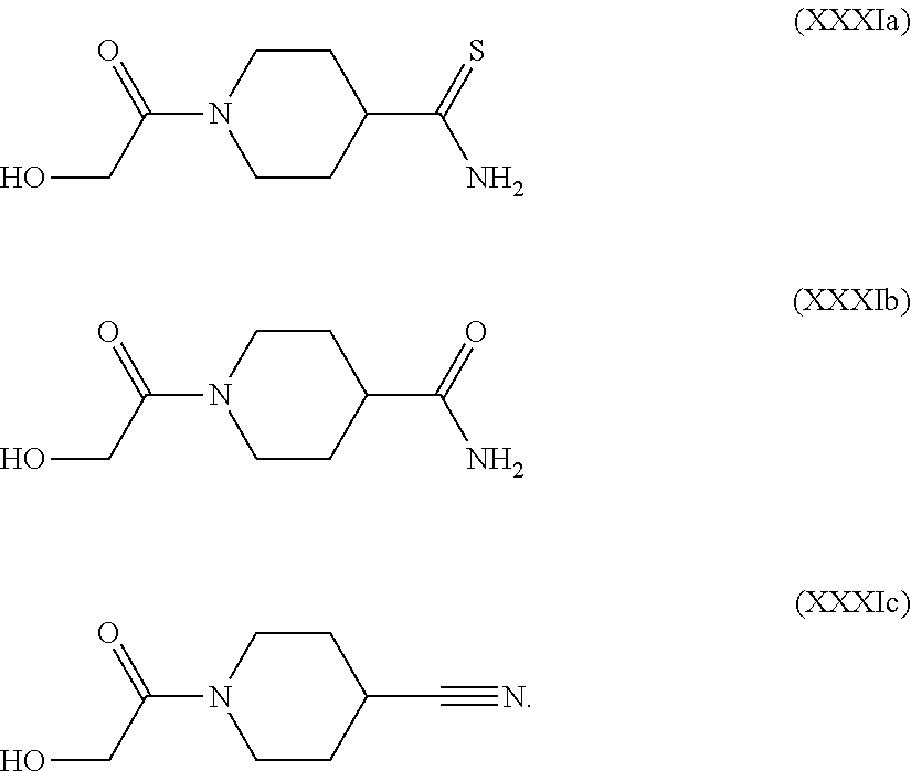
C1CC(C(=S)N)CCN1C(CO)=O.C1CC(C(=O)N)CCN1C(CO)=O.C1CC(C#N)CCN1C(CO)=O
